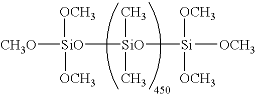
[CH3O][SiO]([OCH3])([SiO](C)(C)[Si]([OCH3])([OCH3])[OCH3])[OCH3]
